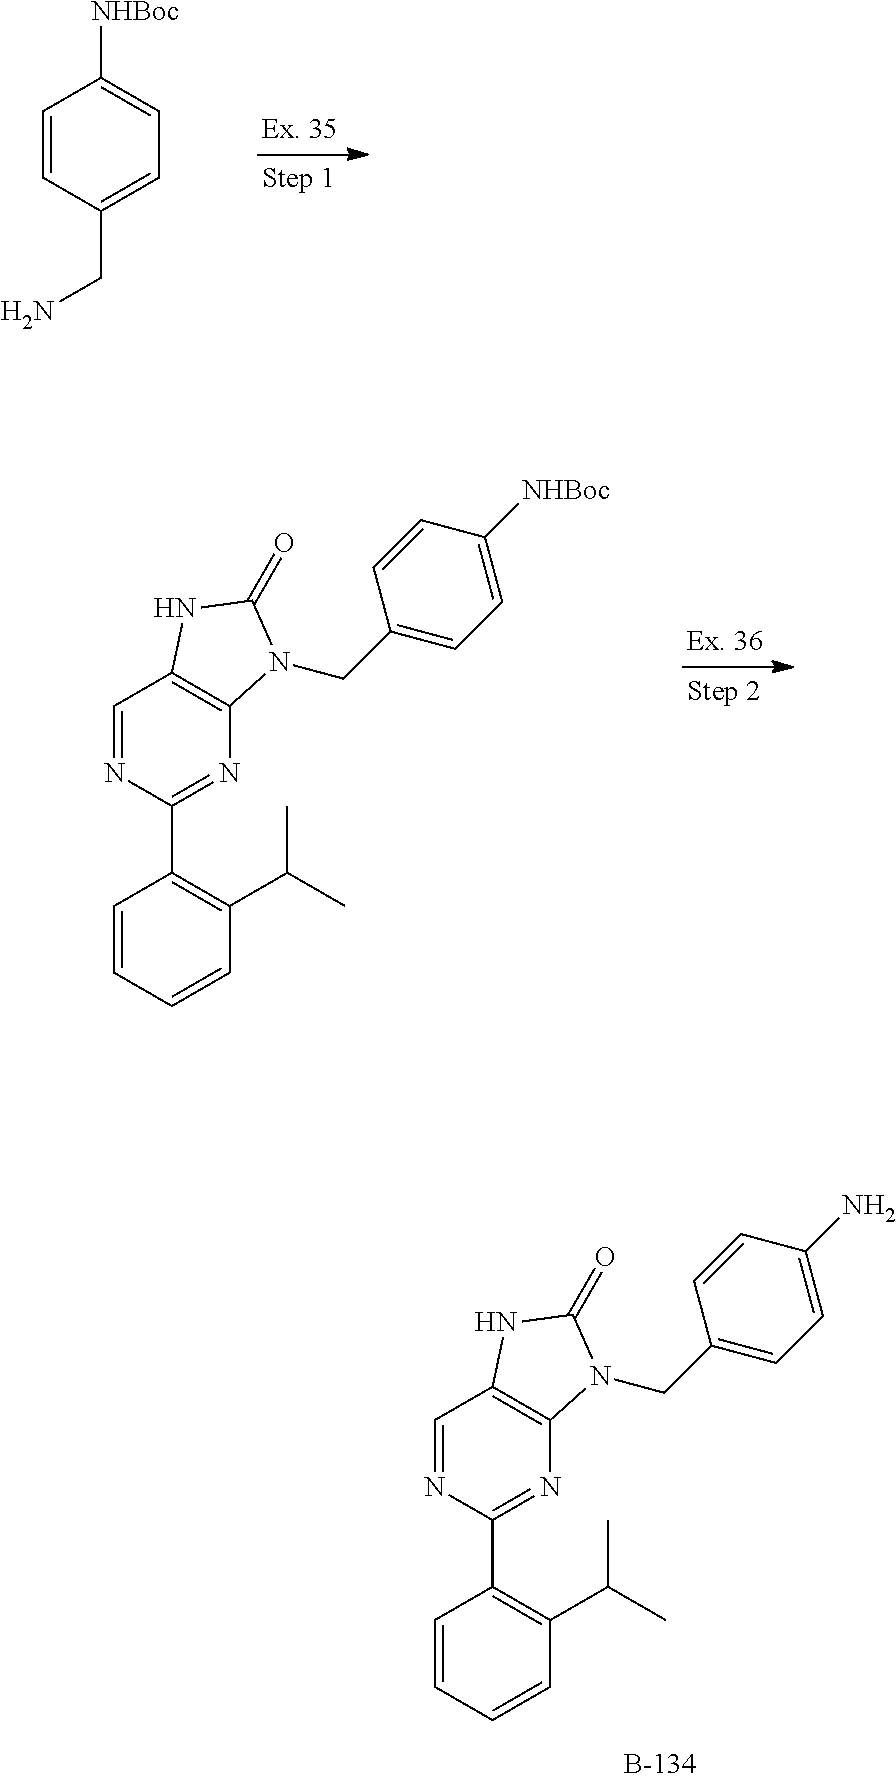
C1=CC(CN)=CC=C1[NHBoc].C1=NC(C2=C(C(C)C)C=CC=C2)=NC2=C1NC(=O)N2CC1=CC=C([NHBoc])C=C1.C1=NC(C2=C(C(C)C)C=CC=C2)=NC2=C1NC(=O)N2CC1=CC=C(N)C=C1
